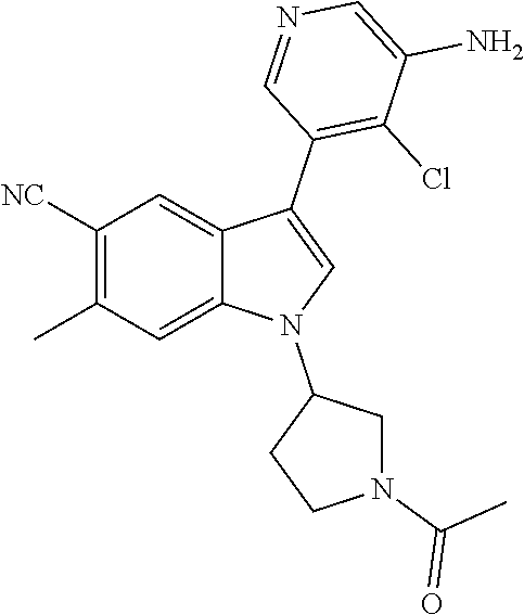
C1([NC])=C(C)C=C2C(=C1)C(C1=C(Cl)C(N)=CN=C1)=CN2C1CCN(C(C)=O)C1
